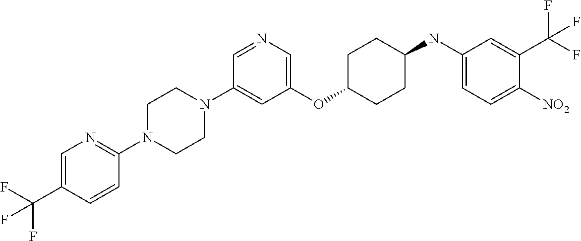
C1(OC2CCC(NC3=CC=C([NO2])C(C(F)(F)F)=C3)CC2)=CN=CC(N2CCN(C3=NC=C(C(F)(F)F)C=C3)CC2)=C1
